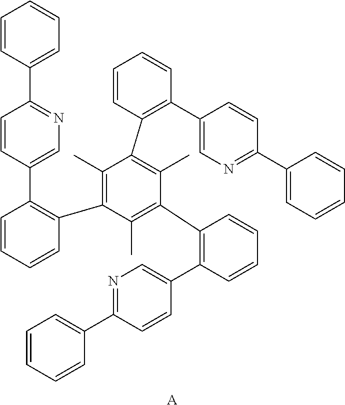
C1=CC=CC(C2=C(C)C(C3=C(C4=CN=C(C5=CC=CC=C5)C=C4)C=CC=C3)=C(C)C(C3=C(C4=CN=C(C5=CC=CC=C5)C=C4)C=CC=C3)=C2C)=C1C1=CN=C(C2=CC=CC=C2)C=C1.[A]
